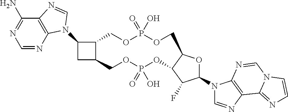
C1C(N2C3=C(C(N)=NC=N3)N=C2)C2COP(=O)(O)OCC3OC(N4C=NC5=C4N=CN4C5=NC=C4)C(F)C3OP(=O)(O)OCC12
